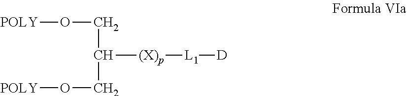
O(CC(CO[POLY])[(X)p][L1][D])[POLY]
